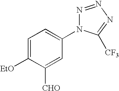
C1([EtO])=CC=C(N2N=NN=C2[CF3])C=C1[CHO]
